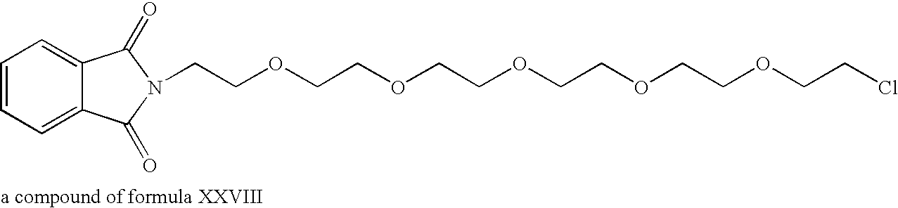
C1=CC=C2C(=C1)C(=O)N(CCOCCOCCOCCOCCOCCCl)C2=O.[a compound of formula XXVIII]
